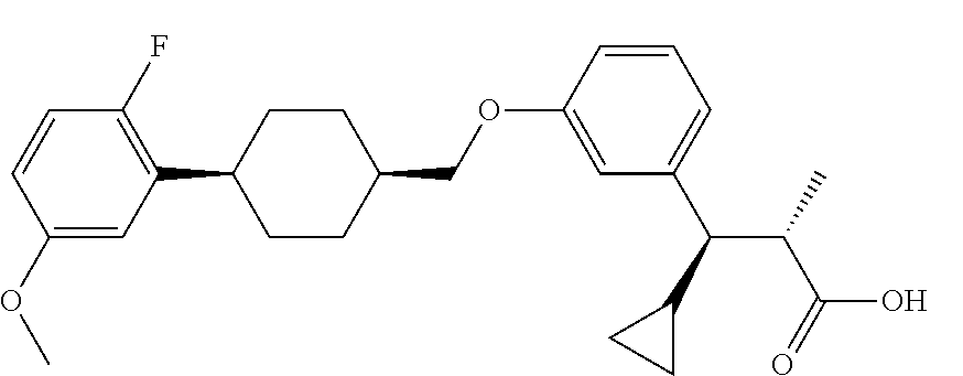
C1(OC)=CC(C2CCC(COC3=CC(C(C4CC4)C(C(=O)O)C)=CC=C3)CC2)=C(F)C=C1
